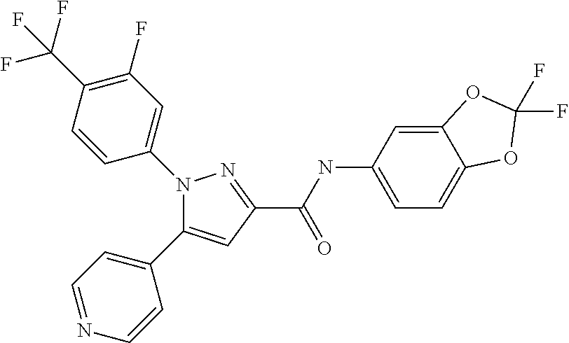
C(=O)(C1=NN(C2=CC(F)=C(C(F)(F)F)C=C2)C(C2=CC=NC=C2)=C1)NC1=CC=C2C(=C1)OC(F)(F)O2
